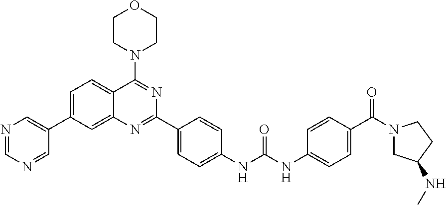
C1=C(C2=CN=CN=C2)C=C2C(=C1)C(N1CCOCC1)=NC(C1=CC=C(NC(NC3=CC=C(C(N4CC(NC)CC4)=O)C=C3)=O)C=C1)=N2
